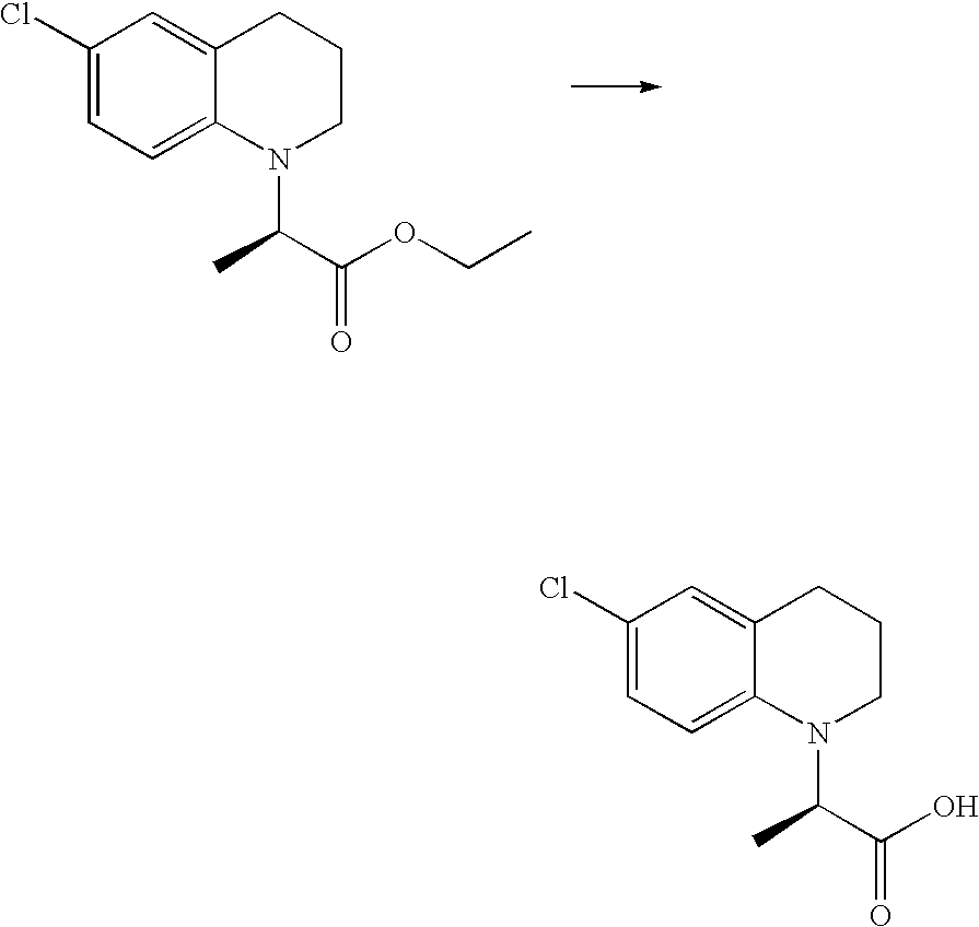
C1(Cl)=CC=C2C(=C1)CCCN2C(C(OCC)=O)C.C1(Cl)=CC=C2C(=C1)CCCN2C(C(O)=O)C
